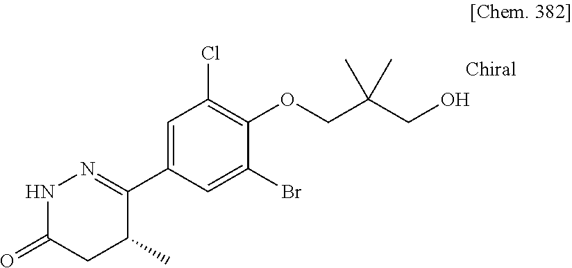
N1C(=O)CC(C)C(C2=CC(Cl)=C(OCC(CO)(C)C)C(Br)=C2)=N1
